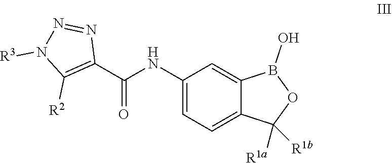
C1(NC(C2=C([R2])N([R3])N=N2)=O)=CC=C2C(=C1)B(O)OC2([R1b])[R1a]
